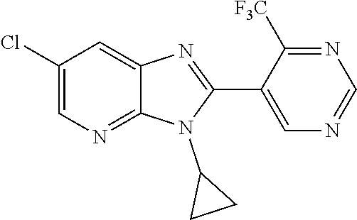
C1(Cl)=CN=C2C(=C1)N=C(C1=CN=CN=C1[F3C])N2C1CC1
